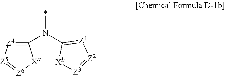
*N(C1=[Z1][Z2]=[Z3][Xb]1)C1=[Z4][Z5]=[Z6][Xa]1
